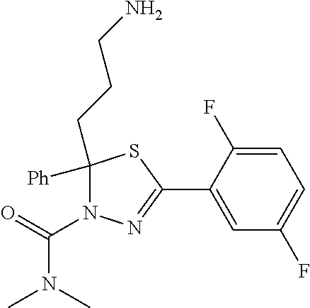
C1([Ph])(CCCN)N(C(=O)N(C)C)N=C(C2=CC(F)=CC=C2F)S1
